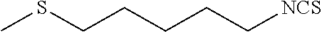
CSCCCCC[NCS]
